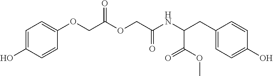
C1=C(O)C=CC(OCC(OCC(NC(CC2=CC=C(O)C=C2)C(OC)=O)=O)=O)=C1
